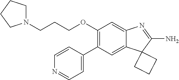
C1(C2=CC=NC=C2)=C(OCCCN2CCCC2)C=C2C(=C1)C1(C(N)=N2)CCC1
